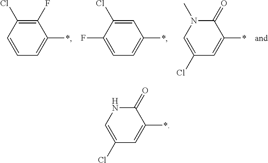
C1(*)=CC=CC(Cl)=C1F.C1(*)=CC=C(F)C(Cl)=C1.C1(*)=CC(Cl)=CN(C)C1=O.C1(*)=CC(Cl)=CNC1=O
